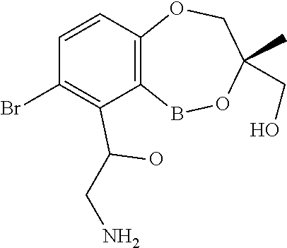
C12=C(C=CC(Br)=C1C(O)CN)OCC(C)(CO)OB2
